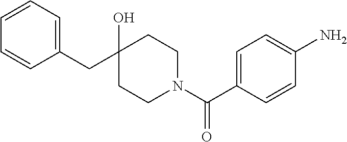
C1(O)(CC2=CC=CC=C2)CCN(C(C2=CC=C(N)C=C2)=O)CC1
